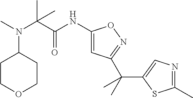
C1COCCC1N(C)C(C(NC1=CC(C(C)(C)C2=CN=C(C)S2)=NO1)=O)(C)C
